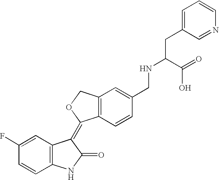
C1(F)=CC2=C(C=C1)NC(=O)C2=C1C2=C(CO1)C=C(CNC(CC1=CC=CN=C1)C(=O)O)C=C2
